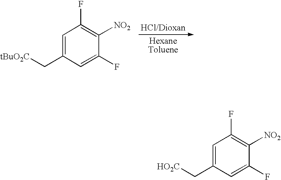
C1=C(C[tBuO2C])C=C(F)C([NO2])=C1F.C1=C(C[HO2C])C=C(F)C([NO2])=C1F
